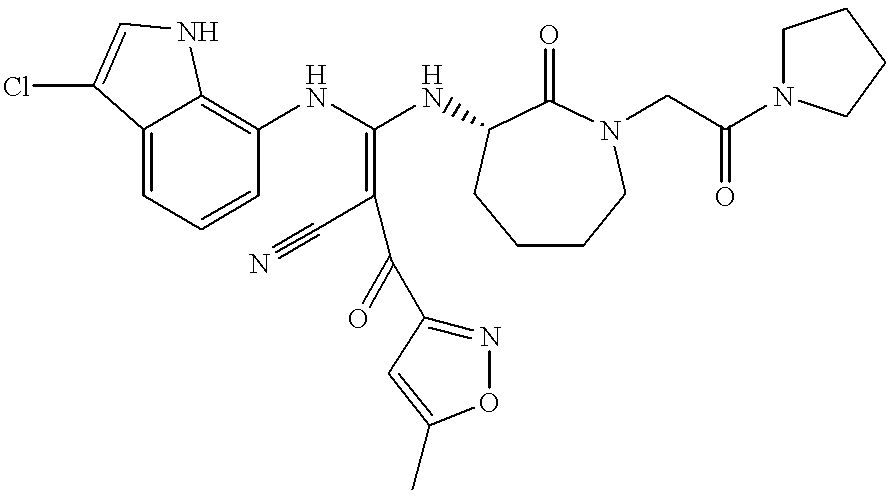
C12=CC=CC(NC(NC3C(=O)N(CC(N4CCCC4)=O)CCCC3)=C(C#N)C(=O)C3=NOC(C)=C3)=C1NC=C2Cl
